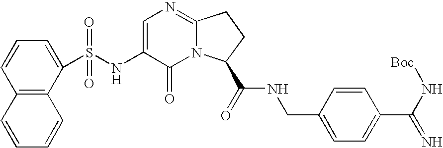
C12=C(C(S(NC3=CN=C4N(C3=O)C(C(=O)NCC3=CC=C(C(N[Boc])=N)C=C3)CC4)(=O)=O)=CC=C1)C=CC=C2
